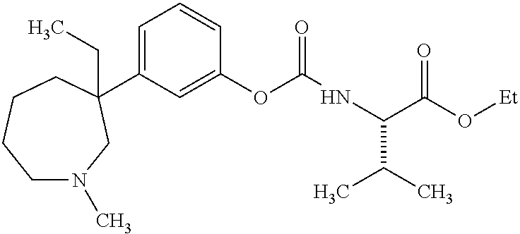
C1N(C)CC(C2=CC=CC(OC(NC(C(O[Et])=O)C(C)C)=O)=C2)(CC)CCC1
